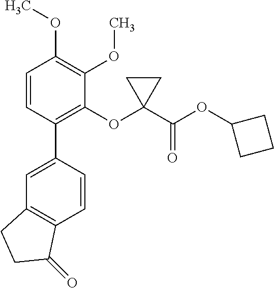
C1=C(C2=C(OC3(C(OC4CCC4)=O)CC3)C(OC)=C(OC)C=C2)C=CC2=C1CCC2=O
